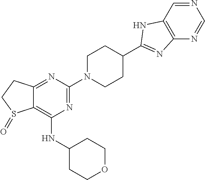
C12=NC(N3CCC(C4=NC5=C(C=NC=N5)N4)CC3)=NC(NC3CCOCC3)=C1S(=O)CC2
